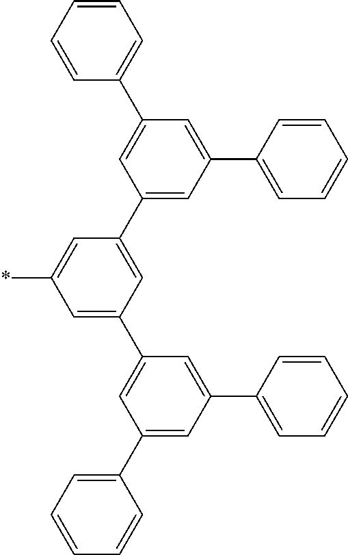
C1(C2=CC(C3=CC=CC=C3)=CC(C3=CC(*)=CC(C4=CC(C5=CC=CC=C5)=CC(C5=CC=CC=C5)=C4)=C3)=C2)=CC=CC=C1
